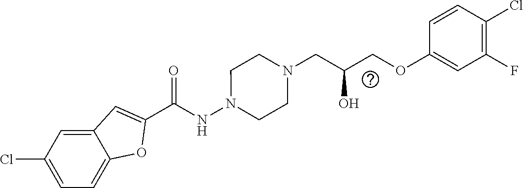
C1(C(NN2CCN(CC(O)COC3=CC(F)=C(Cl)C=C3)CC2)=O)=CC2=CC(Cl)=CC=C2O1
